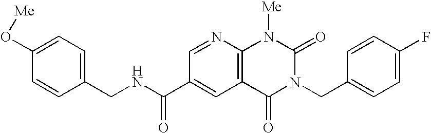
C1(O[Me])=CC=C(CNC(=O)C2=CC3=C(N=C2)N([Me])C(=O)N(CC2=CC=C(F)C=C2)C3=O)C=C1
